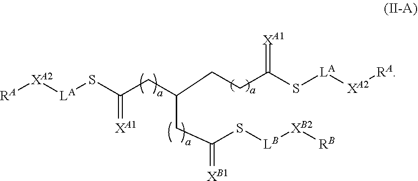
C(CC(S[LA][XA2][RA])=[XA1])C(CC(S[LA][XA2][RA])=[XA1])CC(=[XB1])S[LB][XB2][RB]
